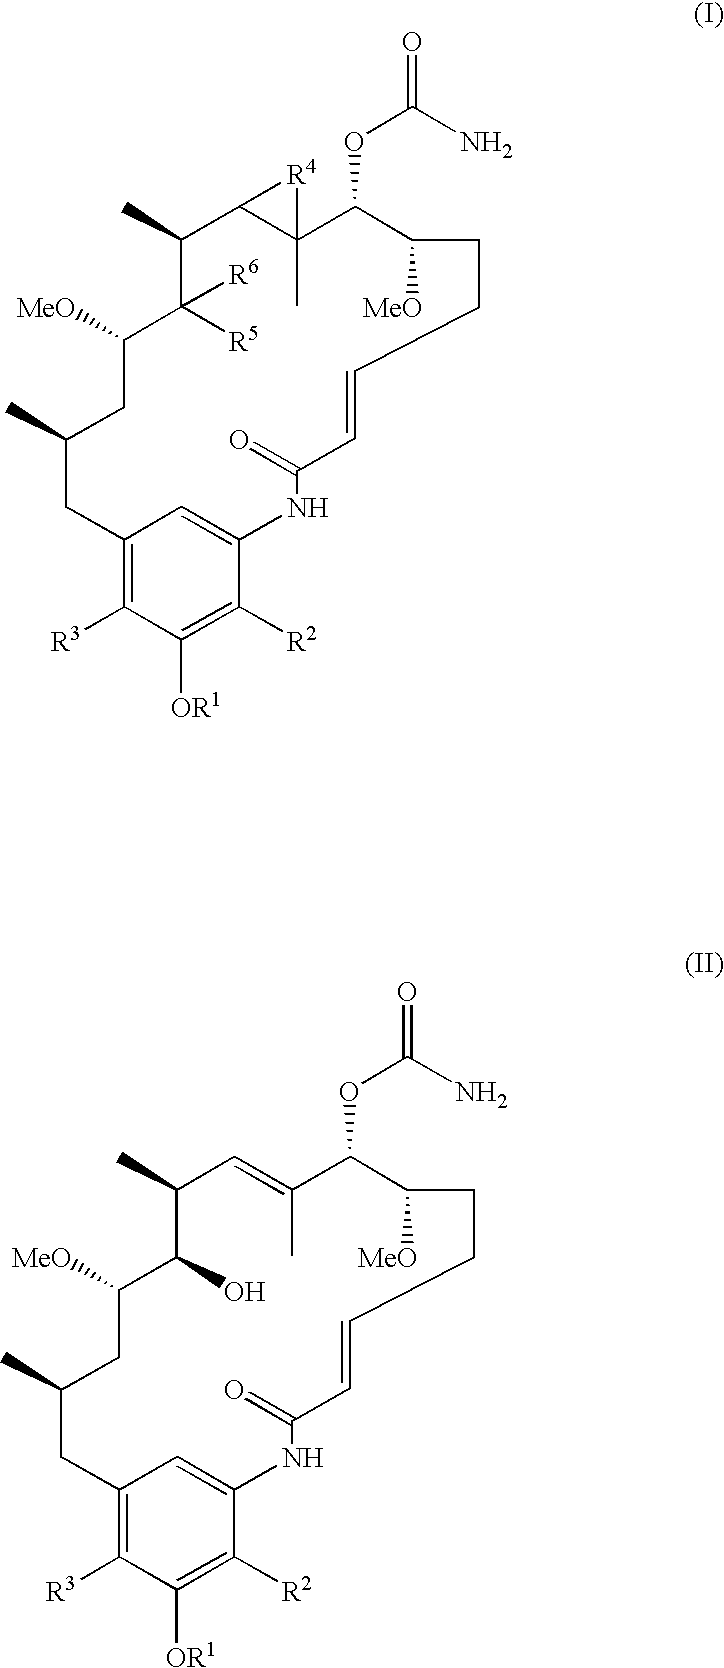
C1(C)C([R5])([R6])C([MeO])CC(C)CC2=C([R3])C([OR1])=C([R2])C(=C2)NC(=O)C=CCCC([MeO])C(OC(=O)N)C2(C)C1[R4]2.C1(C)C(O)C([MeO])CC(C)CC2=C([R3])C([OR1])=C([R2])C(=C2)NC(=O)C=CCCC([MeO])C(OC(=O)N)C(C)=C1
